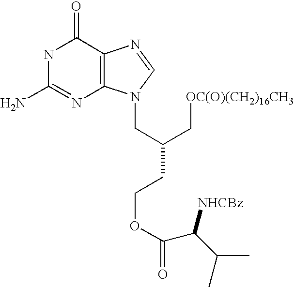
C(C(CCOC(=O)C(C(C)C)[NHCBz])C[OC(O)(CH2)16CH3])N1C2=C(N=C1)C(=O)NC(N)=N2
